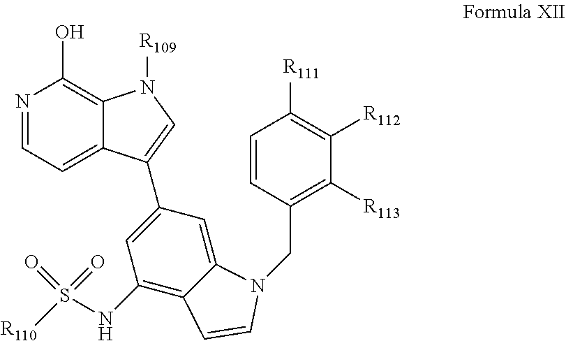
C1(O)=C2C(=CC=N1)C(C1=CC(NS([R110])(=O)=O)=C3C(=C1)N(CC1=C([R113])C([R112])=C([R111])C=C1)C=C3)=CN2[R109]
